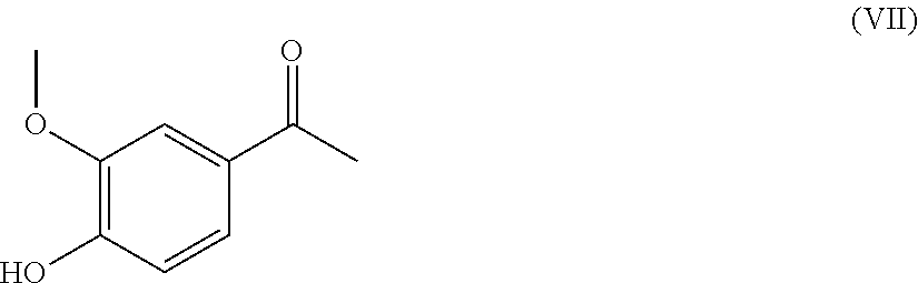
C1(OC)=C(O)C=CC(C(C)=O)=C1
